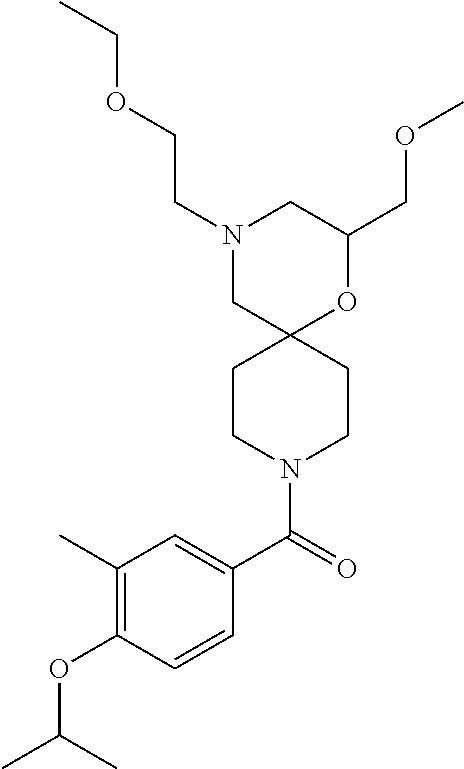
C1(COC)OC2(CN(CCOCC)C1)CCN(C(C1=CC(C)=C(OC(C)C)C=C1)=O)CC2
